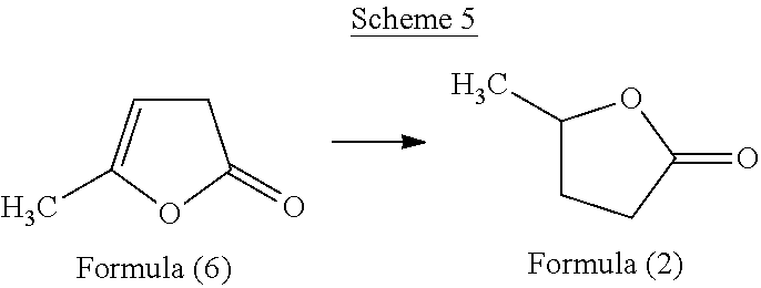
C1C=C(C)OC1=O.C1(C)CCC(=O)O1
